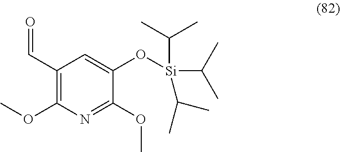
C1(OC)=C(C=O)C=C(O[Si](C(C)C)(C(C)C)C(C)C)C(OC)=N1
